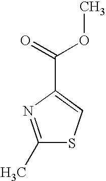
C1(C)=NC(C(=O)OC)=CS1
